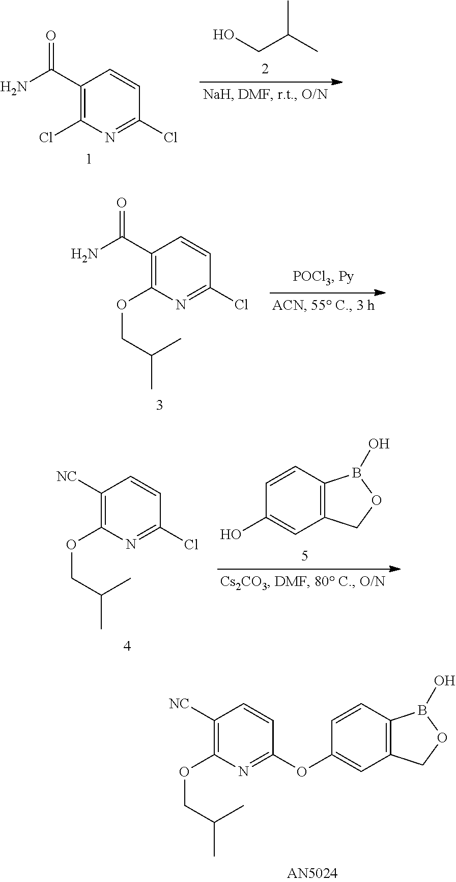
C(C(C)C)O.C1(C(N)=O)=C(Cl)N=C(Cl)C=C1.C1(C(N)=O)=C(OCC(C)C)N=C(Cl)C=C1.C12=C(C=CC(O)=C1)B(O)OC2.C1([NC])=C(OCC(C)C)N=C(Cl)C=C1.C1([NC])=C(OCC(C)C)N=C(OC2=CC3=C(C=C2)B(O)OC3)C=C1
